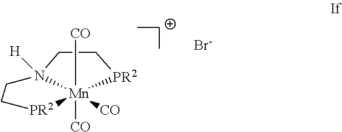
N12([H])[Mn]([CO])([CO])([CO])([PR2]CC1)[PR2]CC2.[Br-]
